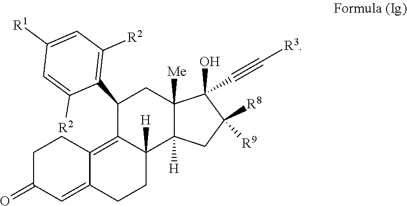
C1C(=O)C=C2C(=C3C([H])(CC2)C2([H])C([Me])(CC3C3=C([R2])C=C([R1])C=C3[R2])C(O)(C#C[R3])C([R8])([R9])C2)C1
